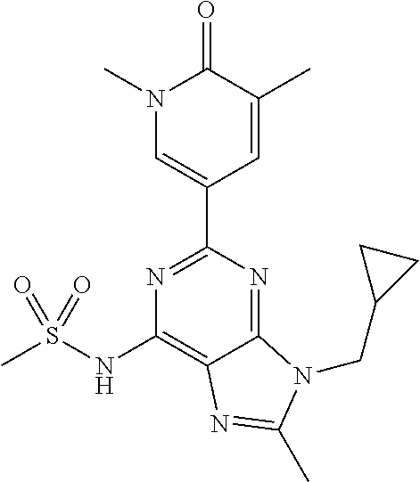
C12=NC(C3=CN(C)C(=O)C(C)=C3)=NC(NS(C)(=O)=O)=C1N=C(C)N2CC1CC1
